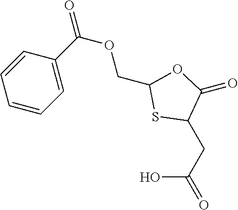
O=C1OC(COC(=O)C2=CC=CC=C2)SC1CC(=O)O
